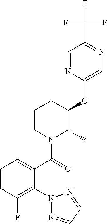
C1(OC2C(C)N(C(=O)C3=CC=CC(F)=C3N3N=CC=N3)CCC2)=CN=C(C(F)(F)F)C=N1
